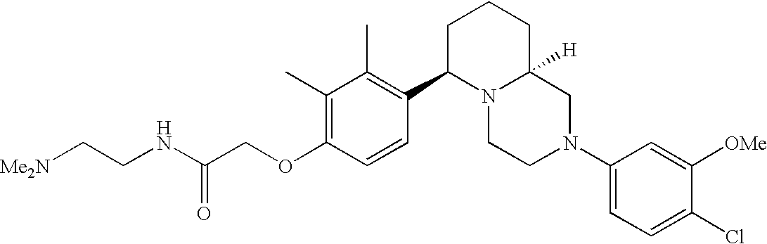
C1(C)=C(OCC(NCC[Me2N])=O)C=CC(C2N3C([H])(CCC2)CN(C2=CC=C(Cl)C([OMe])=C2)CC3)=C1C
